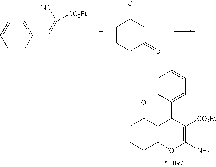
C1=CC(C=C([NC])[CO2Et])=CC=C1.C1CCC(=O)CC1=O.C1CCC2=C(C1=O)C(C1=CC=CC=C1)C([CO2Et])=C(N)O2
